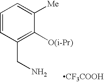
C1=CC(CN)=C([O(i-Pr)])C([Me])=C1.[CF3COOH]
